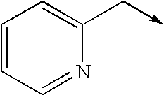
C1=CC=NC(C->C)=C1
